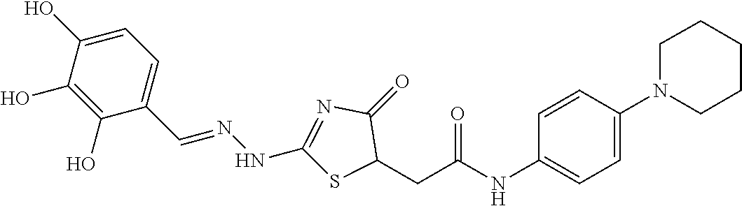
C1(O)=CC=C(C=NNC2=NC(=O)C(CC(NC3=CC=C(N4CCCCC4)C=C3)=O)S2)C(O)=C1O
